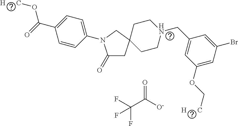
C1(=O)CC2(CN1C1=CC=C(C(=O)O[H      C])C=C1)CCN(CC1=CC(OC[H      C])=CC(Br)=C1)CC2.C(C([O-])=O)(F)(F)F
